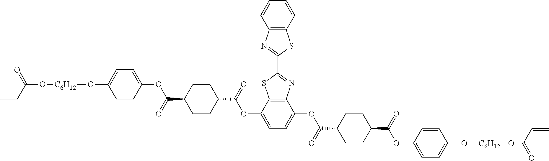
C1=C(OC(C2CCC(C(=O)OC3=CC=C(O[C6H12]OC(=O)C=C)C=C3)CC2)=O)C2=C(C(OC(=O)C3CCC(C(OC4=CC=C(O[C6H12]OC(C=C)=O)C=C4)=O)CC3)=C1)N=C(C1=NC3=C(S1)C=CC=C3)S2
